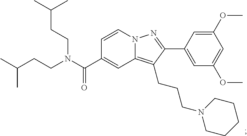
N12C(=C(CCCN3CCCCC3)C(C3=CC(OC)=CC(OC)=C3)=N1)C=C(C(N(CCC(C)C)CCC(C)C)=O)C=C2
